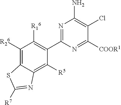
C1([R26])=C2C(=C([R5])C(C3=NC(N)=C(Cl)C([COOR1])=N3)=C1[R16])N=C([R7])S2
